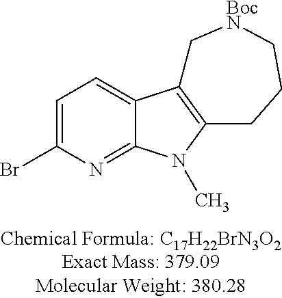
C1=C(Br)N=C2C(=C1)C1=C(N2C)CCC[BocN]C1
